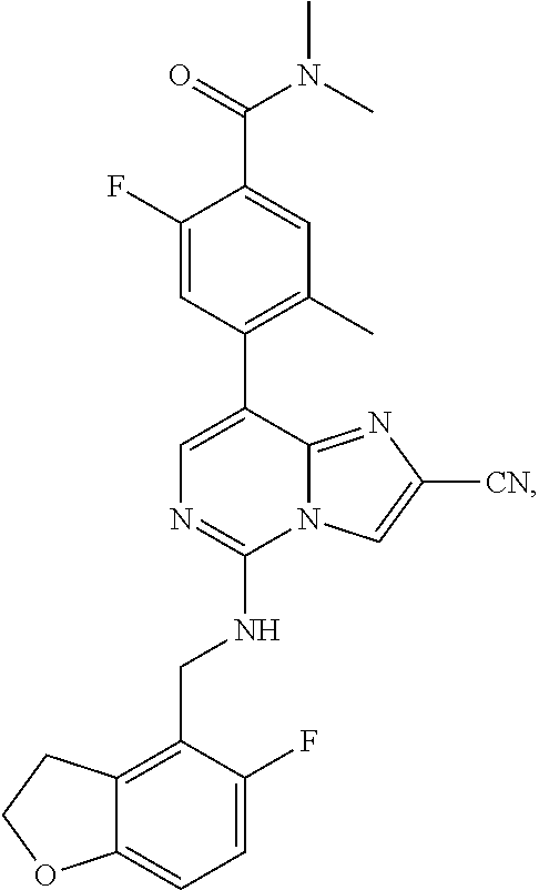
C1=C(C2=C(C)C=C(C(N(C)C)=O)C(F)=C2)C2=NC([CN])=CN2C(NCC2=C3C(=CC=C2F)OCC3)=N1
